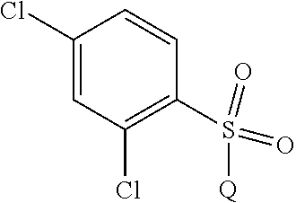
C1(Cl)=CC(Cl)=C(S(=O)(=O)[Q])C=C1
